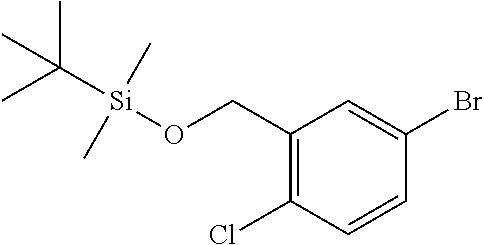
CC(C)(C)[Si](C)(C)OCC1=C(Cl)C=CC(Br)=C1
